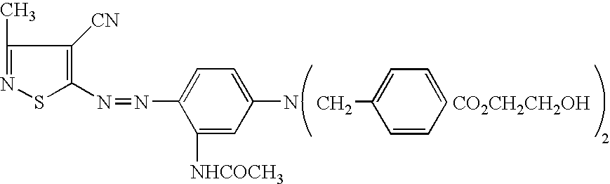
CC1=CC=CC=C1.[CO2CH2CH2OH].C1(N)=CC=C(N=NC2=C([CN])C(C)=NS2)C([NHCOCH3])=C1
